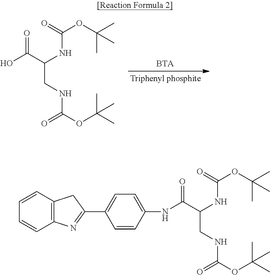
N(C(=O)C(NC(OC(C)(C)C)=O)CNC(OC(C)(C)C)=O)C1=CC=C(C2=NC3=C(C2)C=CC=C3)C=C1.OC(=O)C(NC(OC(C)(C)C)=O)CNC(OC(C)(C)C)=O
